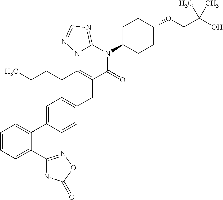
C1=CC=C(C2=NOC(=O)N2)C(C2=CC=C(CC3=C(CCCC)N4C(=NC=N4)N(C4CCC(OCC(O)(C)C)CC4)C3=O)C=C2)=C1
